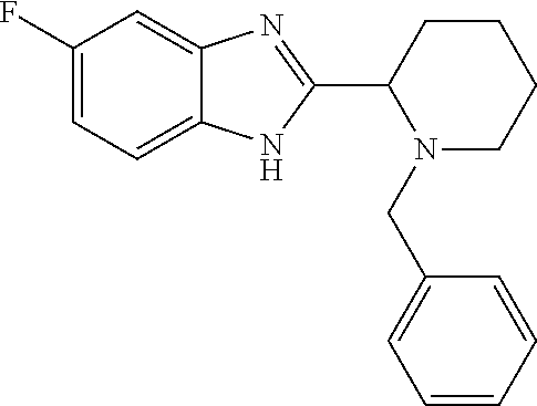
C1(F)=CC=C2C(=C1)N=C(C1N(CC3=CC=CC=C3)CCCC1)N2
